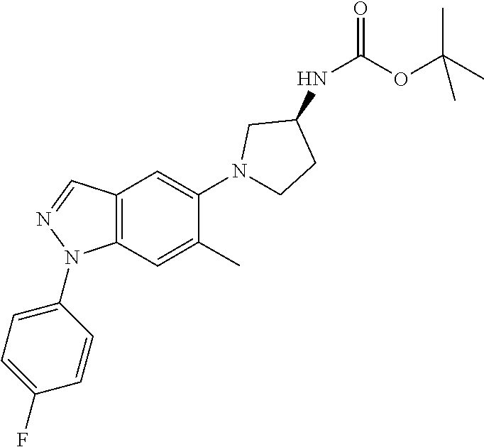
C1=C(N2C3=C(C=N2)C=C(N2CCC(NC(OC(C)(C)C)=O)C2)C(C)=C3)C=CC(F)=C1
